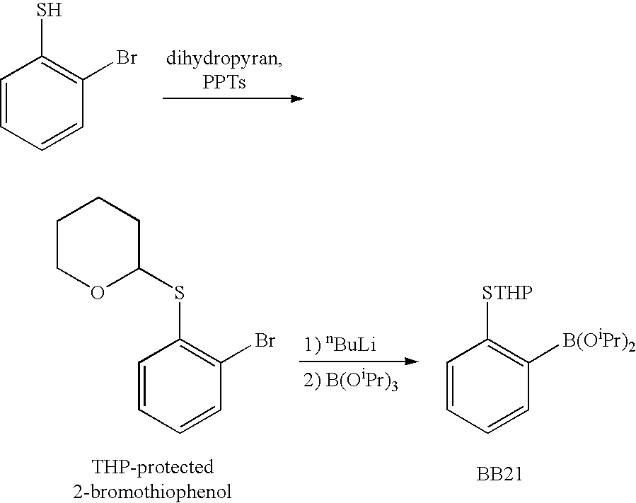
C1=CC=CC(Br)=C1S.C1=CC=CC(Br)=C1SC1CCCCO1.C1=CC=CC([B(OiPr)2])=C1[STHP].[BB21]
